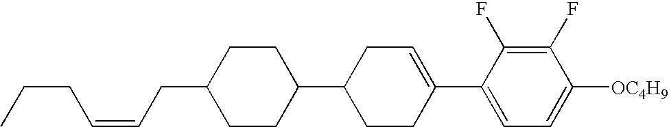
C1(F)=C(F)C(C2=CCC(C3CCC(CC=CCCC)CC3)CC2)=CC=C1[OC4H9]
